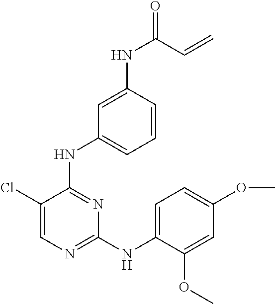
C1(Cl)=CN=C(NC2=CC=C(OC)C=C2OC)N=C1NC1=CC=CC(NC(=O)C=C)=C1
